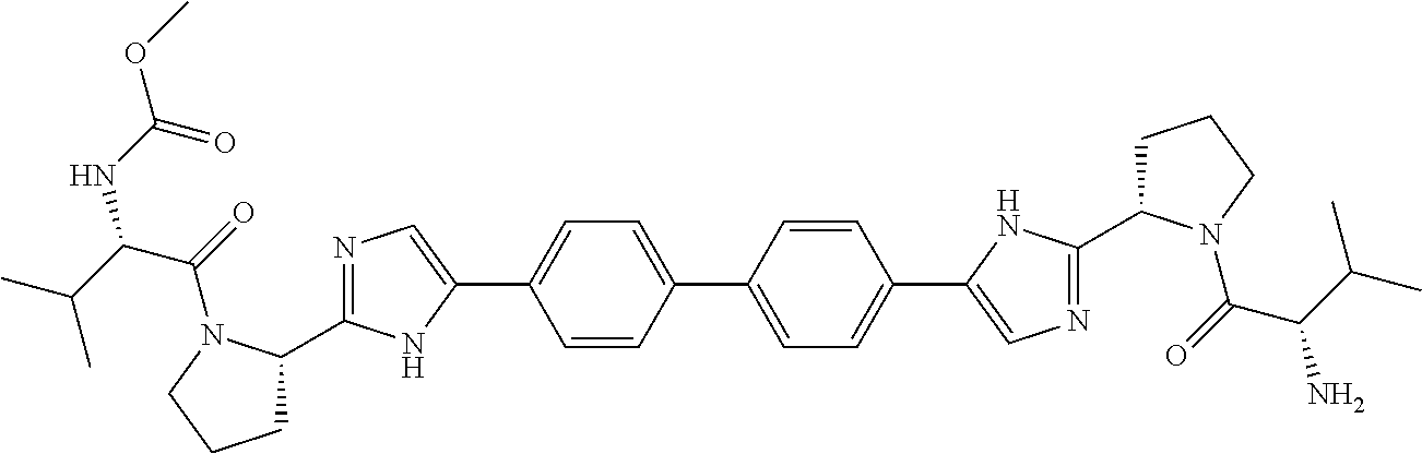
C1=CC(C2=CC=C(C3=CN=C(C4CCCN4C(C(N)C(C)C)=O)N3)C=C2)=CC=C1C1=CN=C(C2CCCN2C(=O)C(C(C)C)NC(=O)OC)N1
